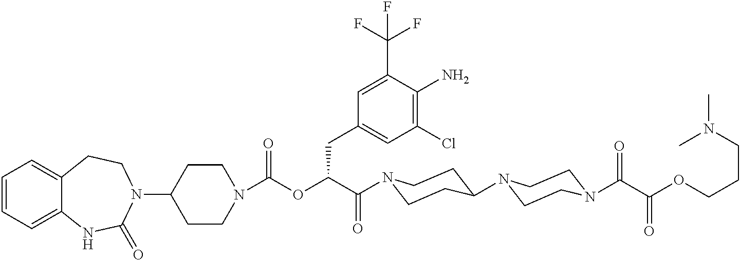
C1=CC=C2C(=C1)CCN(C1CCN(C(OC(C(=O)N3CCC(N4CCN(C(=O)C(OCCCN(C)C)=O)CC4)CC3)CC3=CC(Cl)=C(N)C(C(F)(F)F)=C3)=O)CC1)C(=O)N2
